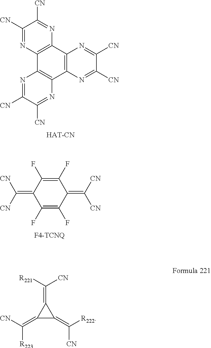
C1([CN])=NC2=C(N=C1[CN])C1=C(C3=C2N=C([CN])C([CN])=N3)N=C([CN])C([CN])=N1.C1(F)=C(F)C(=C([CN])[CN])C(F)=C(F)C1=C([CN])[CN].C1(=C([CN])[R223])C(=C([R222])[CN])C1=C([CN])[R221]
